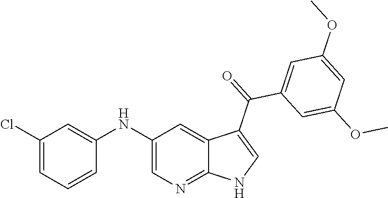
C1(NC2=CC(Cl)=CC=C2)=CN=C2C(=C1)C(C(=O)C1=CC(OC)=CC(OC)=C1)=CN2
